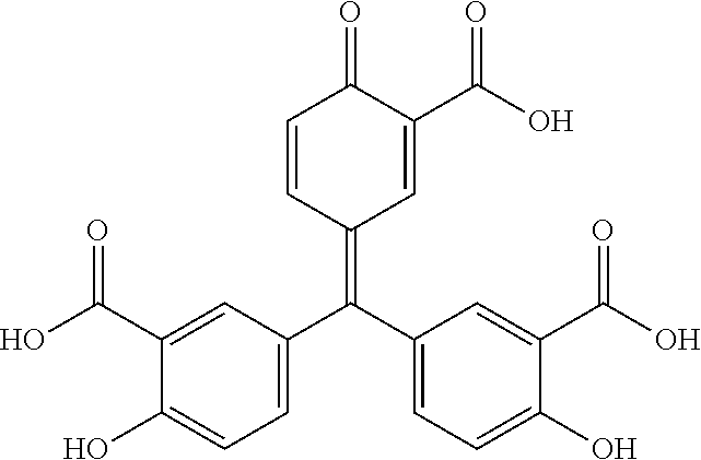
C1=CC(=C(C2=CC=C(O)C(C(=O)O)=C2)C2=CC=C(O)C(C(=O)O)=C2)C=C(C(=O)O)C1=O
